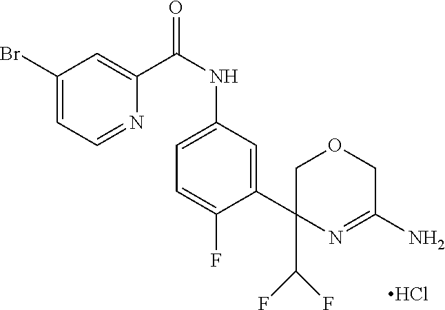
Cl.C1(Br)=CC=NC(C(NC2=CC=C(F)C(C3(C(F)F)N=C(N)COC3)=C2)=O)=C1
